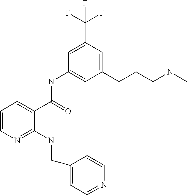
C1=CN=C(NCC2=CC=NC=C2)C(C(NC2=CC(CCCN(C)C)=CC(C(F)(F)F)=C2)=O)=C1
